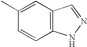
C12=C(C=C(C)C=C1)C=NN2
